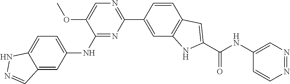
N1=NC=CC(NC(C2=CC3=C(N2)C=C(C2=NC=C(OC)C(NC4=CC=C5NN=CC5=C4)=N2)C=C3)=O)=C1
